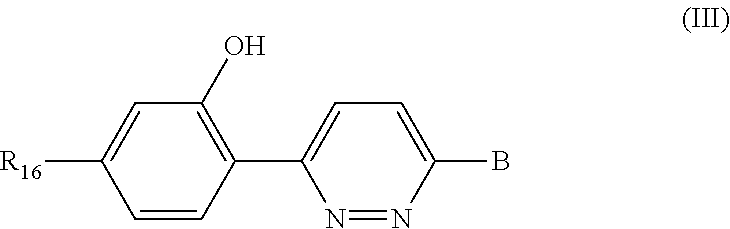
N1=NC(B)=CC=C1C1=C(O)C=C([R16])C=C1
